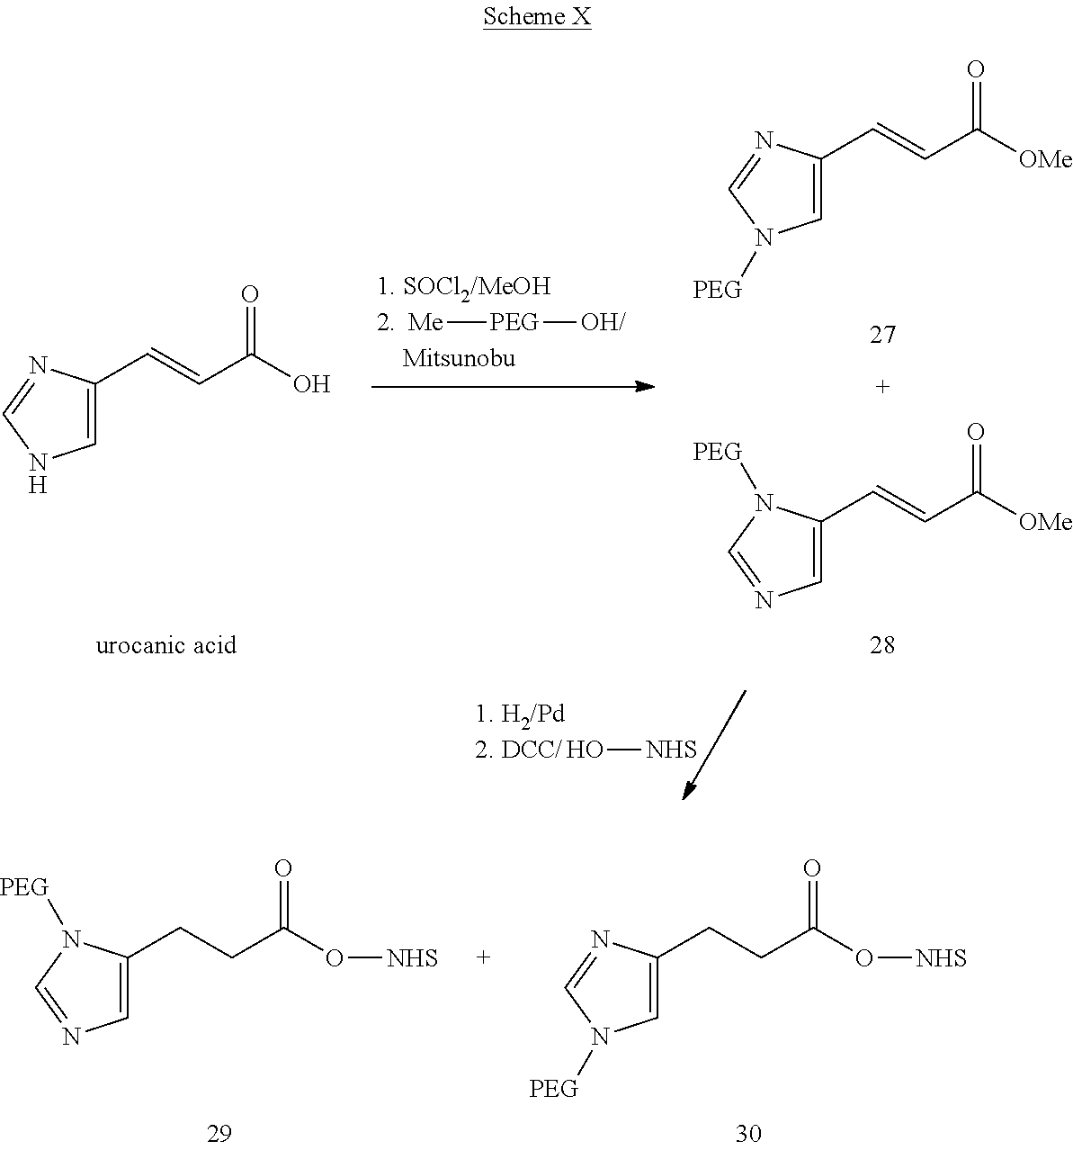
[Me][PEG][OH/].C1=C(C=CC([OMe])=O)N=CN1[PEG].C1=C(C=CC([OMe])=O)N([PEG])C=N1.C1=C(C=CC(O)=O)N=CN1.O[NHS].C1=C(CCC(O[NHS])=O)N([PEG])C=N1.C1=C(CCC(O[NHS])=O)N=CN1[PEG]
